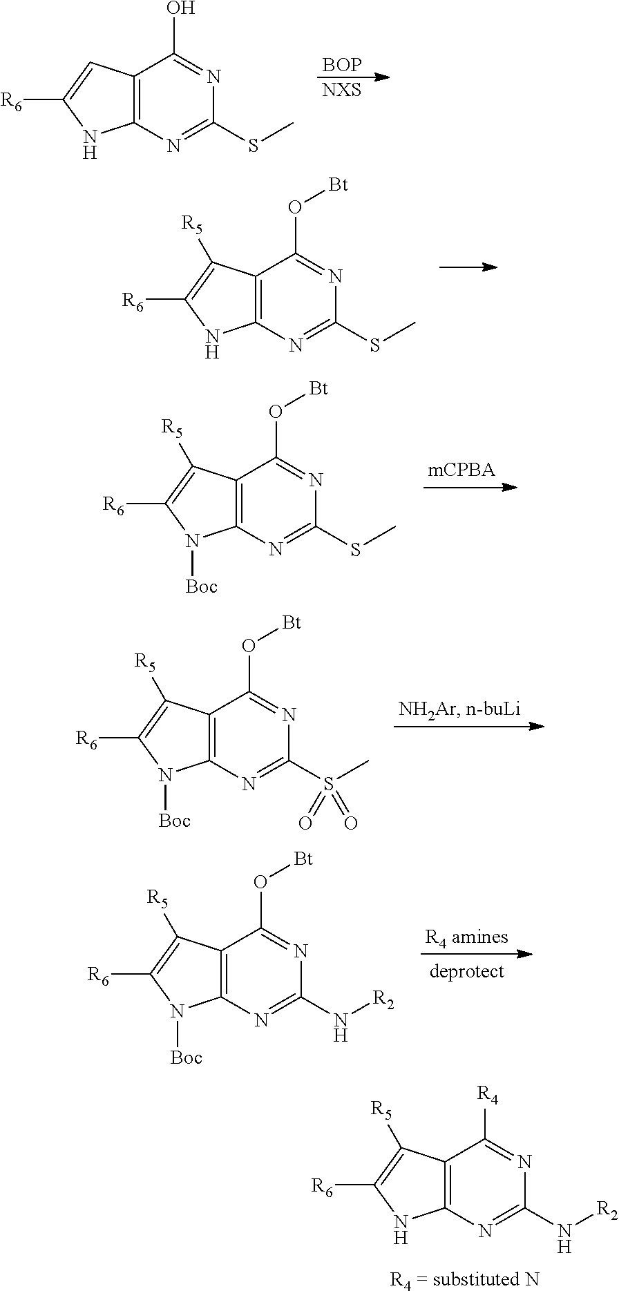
C12=C(N=C(N[R2])N=C1[R4])NC([R6])=C2[R5].[BOP].[NXS].C12=C(N=C(SC)N=C1O)NC([R6])=C2.C12=C(N=C(SC)N=C1O[Bt])NC([R6])=C2[R5].C12=C(N=C(SC)N=C1O[Bt])N([Boc])C([R6])=C2[R5].C12=C(N=C(S(C)(=O)=O)N=C1O[Bt])N([Boc])C([R6])=C2[R5].C12=C(N=C(N[R2])N=C1O[Bt])N([Boc])C([R6])=C2[R5]
